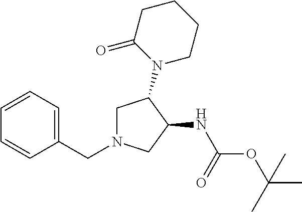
C1=CC=C(CN2CC(N3CCCCC3=O)C(NC(OC(C)(C)C)=O)C2)C=C1
